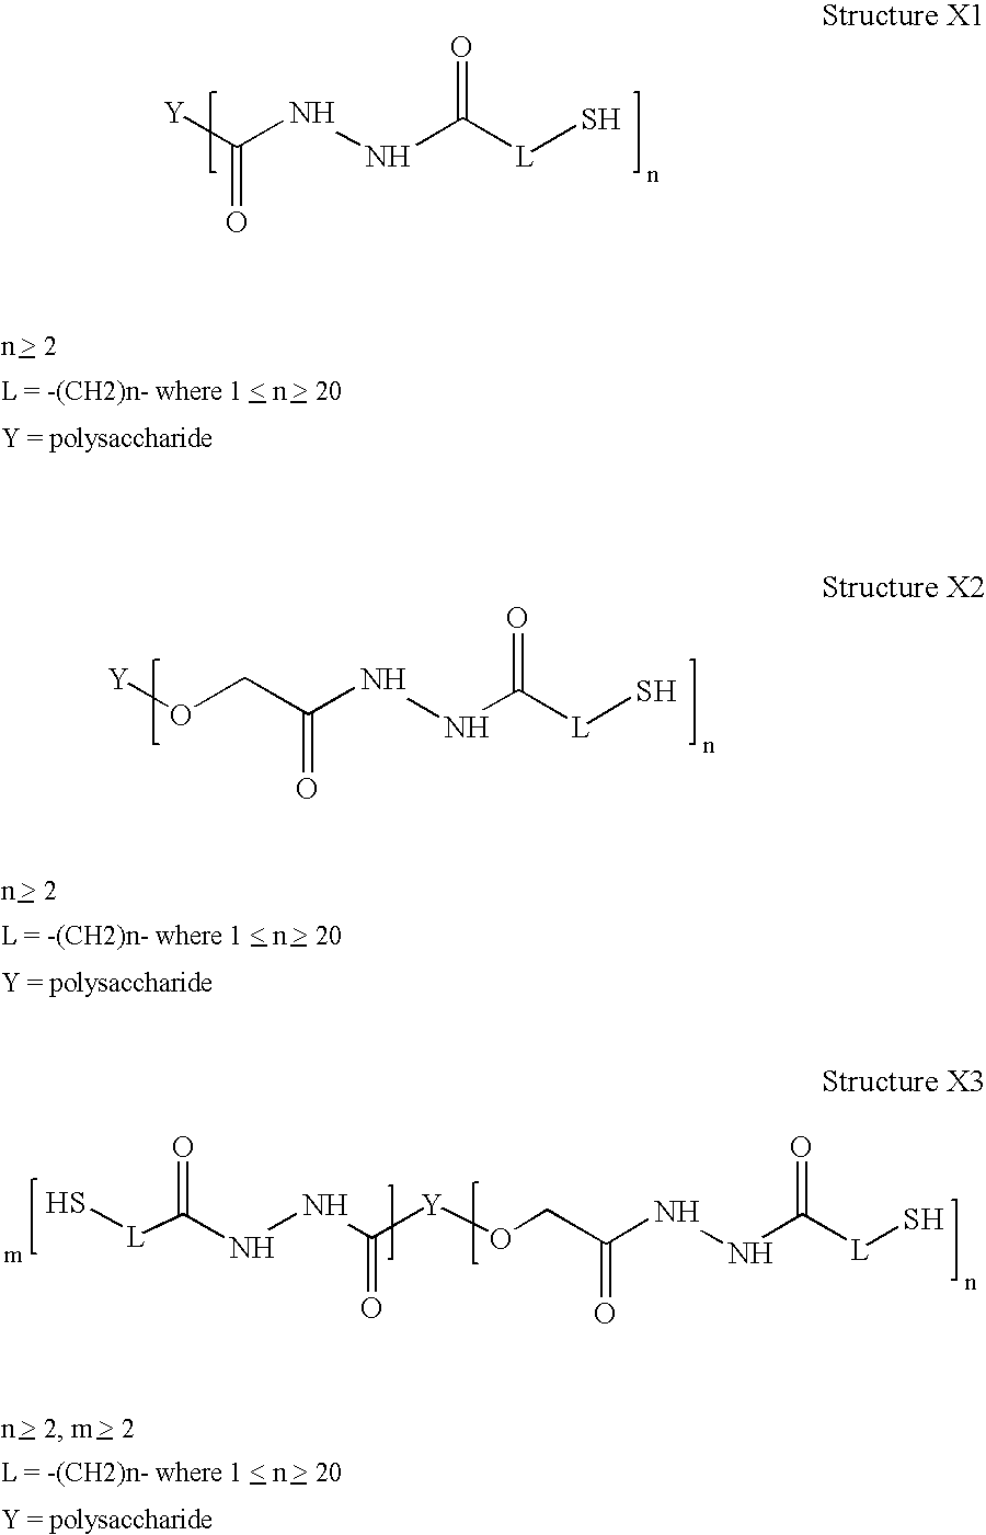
[Y]C(NNC([L]S)=O)=O.[Y]OCC(NNC([L]S)=O)=O.S[L]C(NNC([Y]OCC(NNC(=O)[L]S)=O)=O)=O
